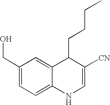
C1(CO)=CC=C2C(=C1)C(CCCC)C([CN])=CN2
